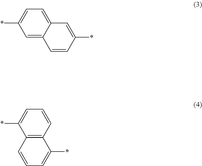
C1=C2C(=CC(*)=C1)C=CC(*)=C2.C1=CC2=C(C(*)=C1)C=CC=C2*
